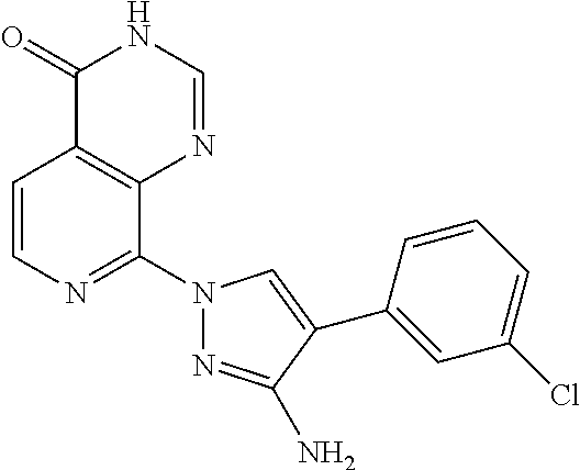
C1=CN=C(N2N=C(N)C(C3=CC(Cl)=CC=C3)=C2)C2=C1C(=O)NC=N2
